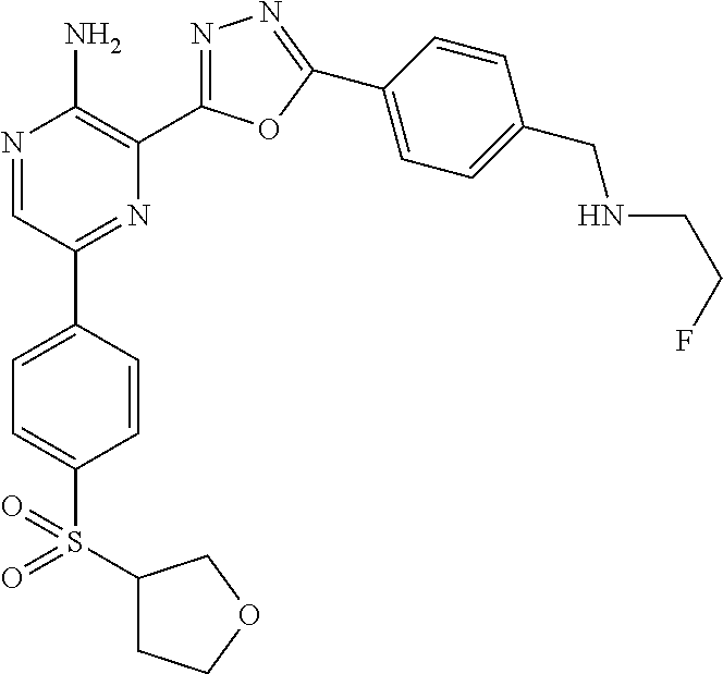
N1=CC(C2=CC=C(S(=O)(C3CCOC3)=O)C=C2)=NC(C2=NN=C(C3=CC=C(CNCCF)C=C3)O2)=C1N
